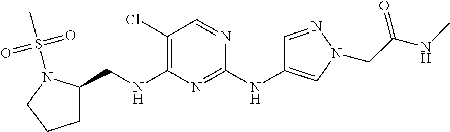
C1(Cl)=C(NCC2CCCN2S(C)(=O)=O)N=C(NC2=CN(CC(NC)=O)N=C2)N=C1
